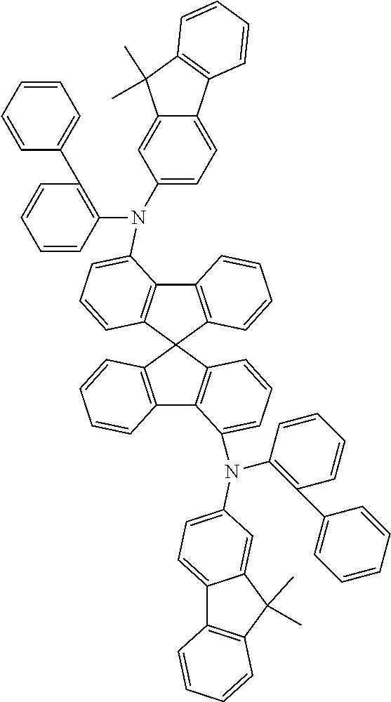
C12=C(C3(C4=C1C(N(C1=CC=C5C(=C1)C(C)(C)C1=C5C=CC=C1)C1=C(C5=CC=CC=C5)C=CC=C1)=CC=C4)C1=C(C4=C3C=CC=C4N(C3=CC=C4C5=C(C(C)(C)C4=C3)C=CC=C5)C3=C(C4=CC=CC=C4)C=CC=C3)C=CC=C1)C=CC=C2
